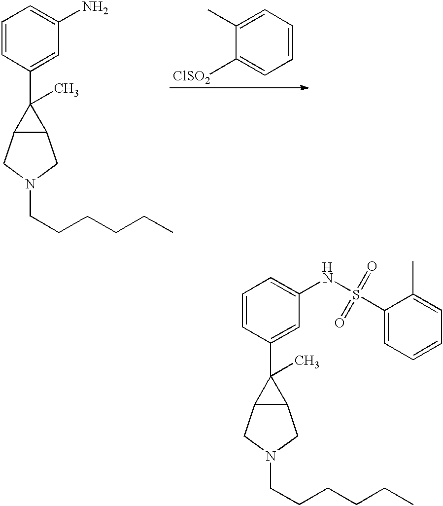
C1=CC(C2(C)C3C2CN(CCCCCC)C3)=CC(N)=C1.C1(C)=CC=CC=C1[ClSO2].C1=CC(C2(C)C3C2CN(CCCCCC)C3)=CC(NS(C2=CC=CC=C2C)(=O)=O)=C1.[H]
